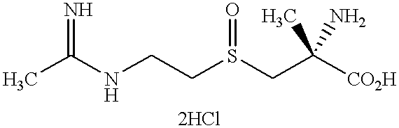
CC(NCCS(CC([CO2H])(C)N)=O)=N
